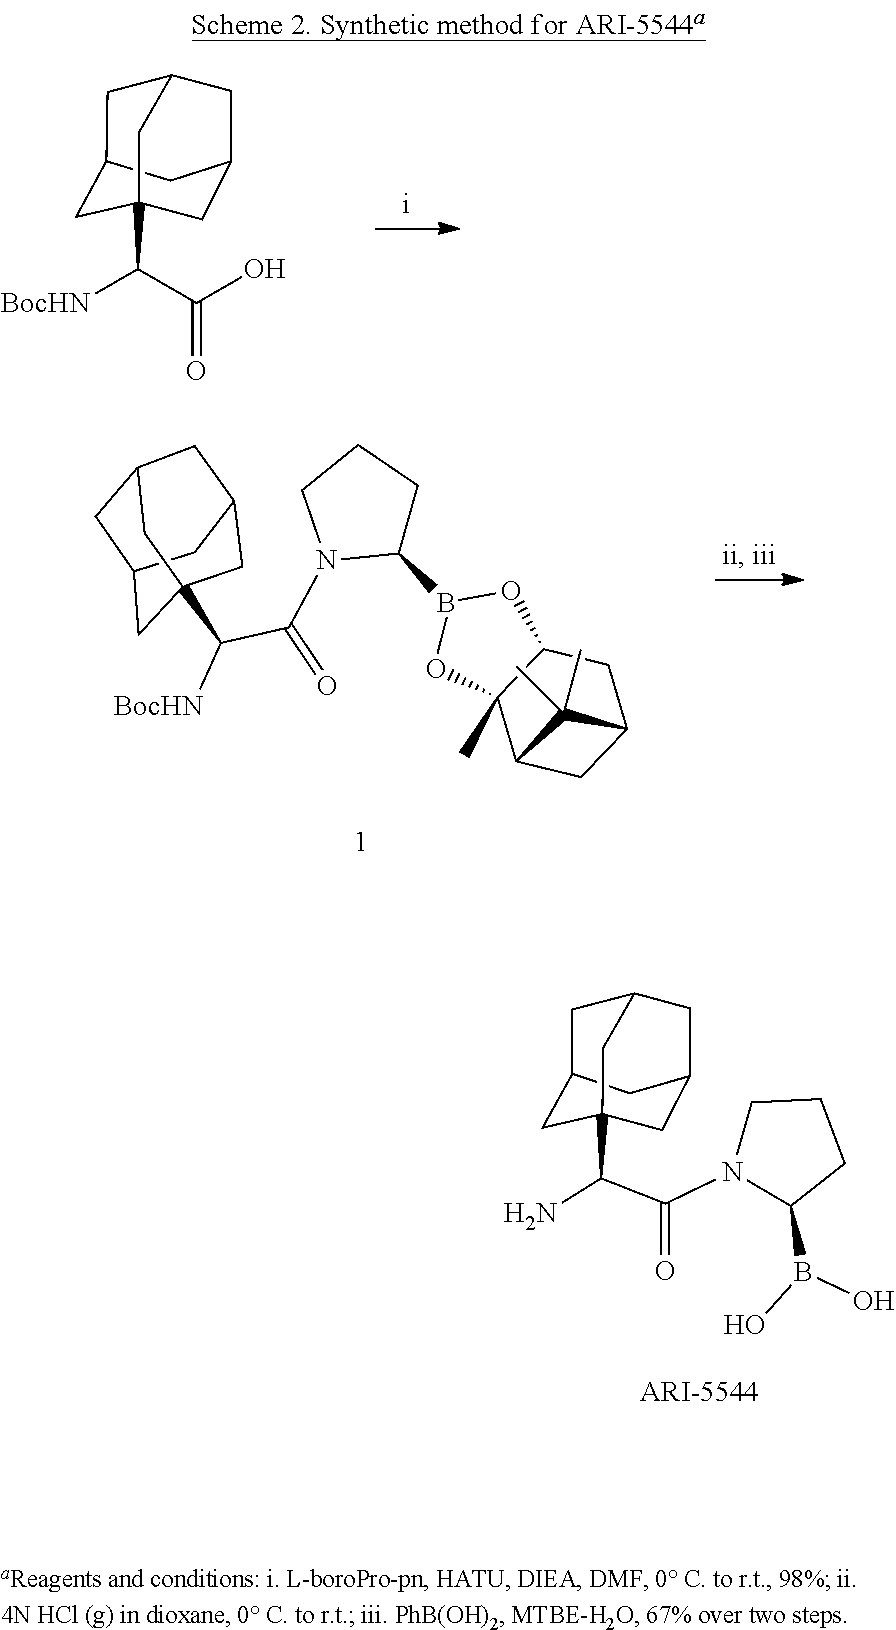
C(C(=O)O)([BocHN])C12CC3CC(CC(C1)C3)C2.C1C2CC3CC(CC1(C(C(N1CCCC1B1OC4C(C)(O1)C1CC(C4)C1(C)C)=O)[BocHN])C3)C2.B(O)(O)C1N(C(C(N)C23CC4CC(CC(C2)C4)C3)=O)CCC1
